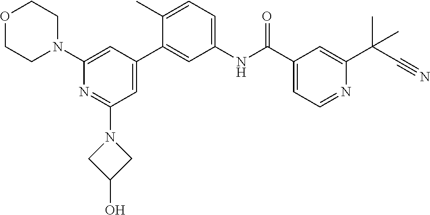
C1(N2CCOCC2)=CC(C2=CC(NC(C3=CC=NC(C(C#N)(C)C)=C3)=O)=CC=C2C)=CC(N2CC(O)C2)=N1
